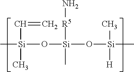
C[Si](O[Si](O[Si](C)(C)[H])([R5]N)C)(C)C=C
